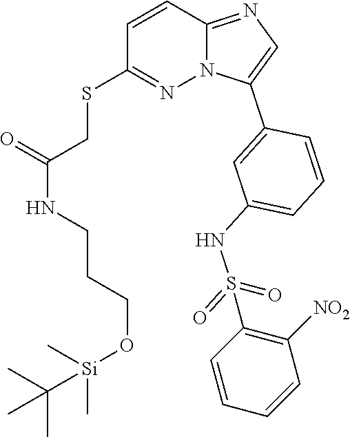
C1=CC2=NC=C(C3=CC(NS(=O)(C4=C([NO2])C=CC=C4)=O)=CC=C3)N2N=C1SCC(NCCCO[Si](C)(C)C(C)(C)C)=O
